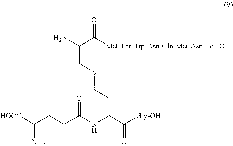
NC(C([Met-Thr-Trp-Asn-Gln-Met-Asn-Leu-OH])=O)CSSCC(NC(CCC([HOOC])N)=O)C(=O)[Gly-OH]
